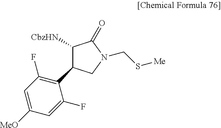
C1([CbzHN])C(C2=C(F)C=C([MeO])C=C2F)CN(CS[Me])C1=O
